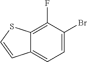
C1=C(Br)C(F)=C2C(=C1)C=CS2
